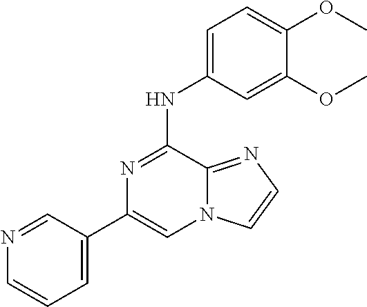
N1=CC(C2=CN3C(=NC=C3)C(NC3=CC=C(OC)C(OC)=C3)=N2)=CC=C1
